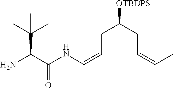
NC(C(NC=CCC([OTBDPS])CC=CC)=O)C(C)(C)C
